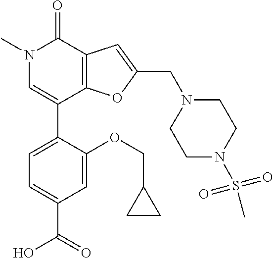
C1=C(C2=CN(C)C(=O)C3=C2OC(CN2CCN(S(C)(=O)=O)CC2)=C3)C(OCC2CC2)=CC(C(O)=O)=C1
